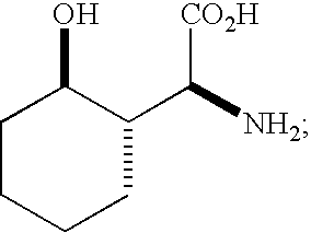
C1CCCC(C([NH2])[CO2H])C1O
